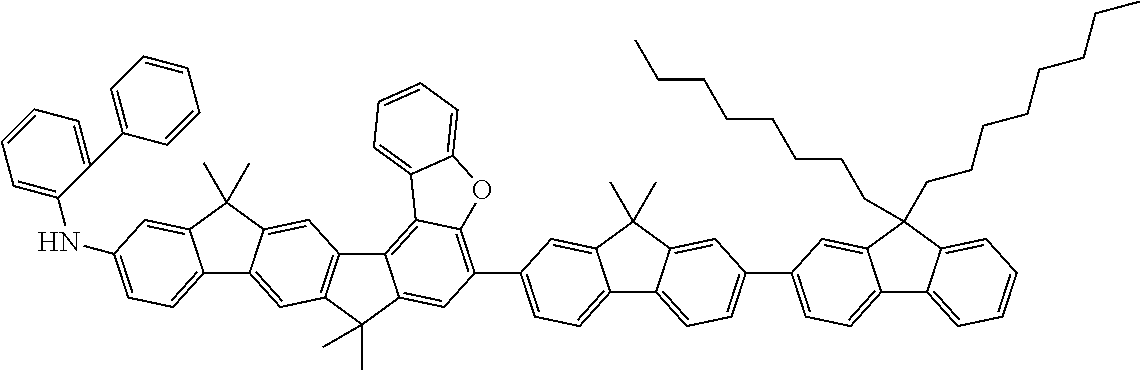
C12=CC=C(NC3=CC=CC=C3C3=CC=CC=C3)C=C1C(C)(C)C1=CC3=C(C=C21)C(C)(C)C1=CC(C2=CC=C4C5=CC=C(C6=CC=C7C8=CC=CC=C8C(CCCCCCCC)(CCCCCCCC)C7=C6)C=C5C(C)(C)C4=C2)=C2C(=C31)C1=CC=CC=C1O2
